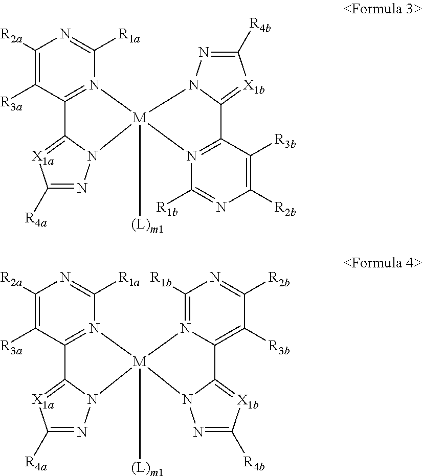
C1([R2a])=C([R3a])C2=N(C([R1a])=N1)[M]1([(L)m1])(N3C2=[X1a]C([R4a])=N3)N2N=C([R4b])[X1b]=C2C2=N1C([R1b])=NC([R2b])=C2[R3b].C1([R2a])=C([R3a])C2=N(C([R1a])=N1)[M]1([(L)m1])(N3C2=[X1a]C([R4a])=N3)N2=C([R1b])N=C([R2b])C([R3b])=C2C2=[X1b]C([R4b])=NN21
